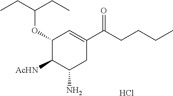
C(C(C1=CC(OC(CC)CC)C([AcHN])C(N)C1)=O)CCC.Cl
